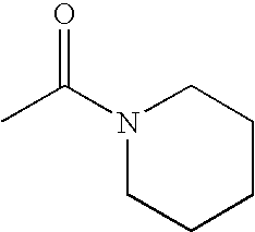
N1(C(C)=O)CCCCC1
